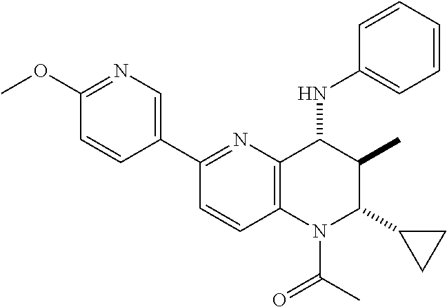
C1(C2=CN=C(OC)C=C2)=NC2=C(C=C1)N(C(C)=O)C(C1CC1)C(C)C2NC1=CC=CC=C1
